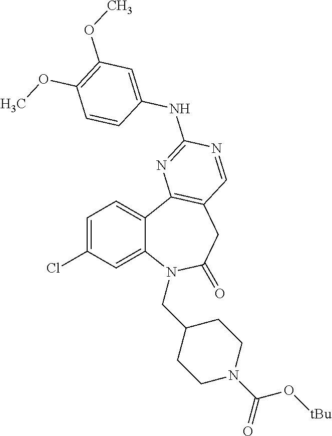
C1=C(Cl)C=C2C(=C1)C1=C(CC(=O)N2CC2CCN(C(=O)O[tBu])CC2)C=NC(NC2=CC(OC)=C(OC)C=C2)=N1
